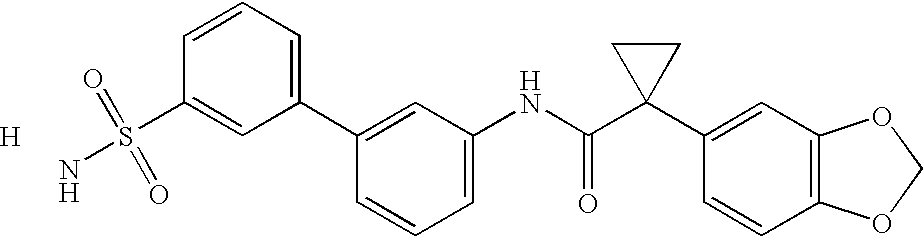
C1(C2=CC=CC(S(=O)(=O)N)=C2)=CC(NC(C2(C3=CC4=C(C=C3)OCO4)CC2)=O)=CC=C1.[H]
